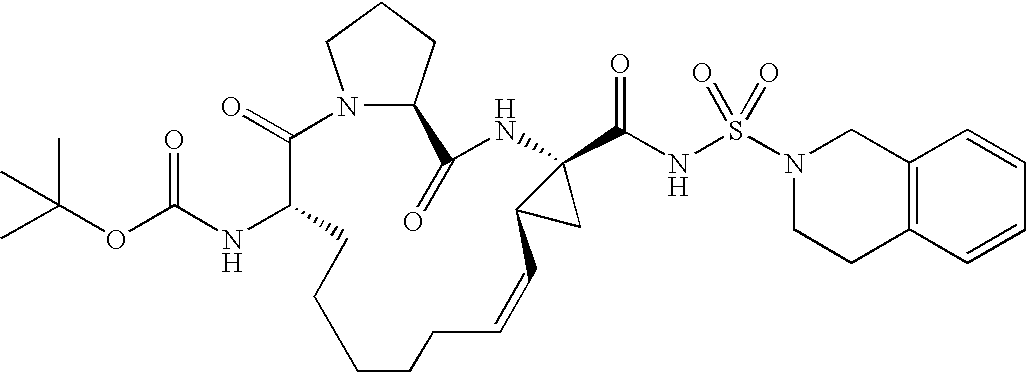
N12C(CCC1)C(=O)NC1(C(NS(=O)(=O)N3CCC4=C(C3)C=CC=C4)=O)C(C1)C=CCCCCCC(NC(OC(C)(C)C)=O)C2=O
